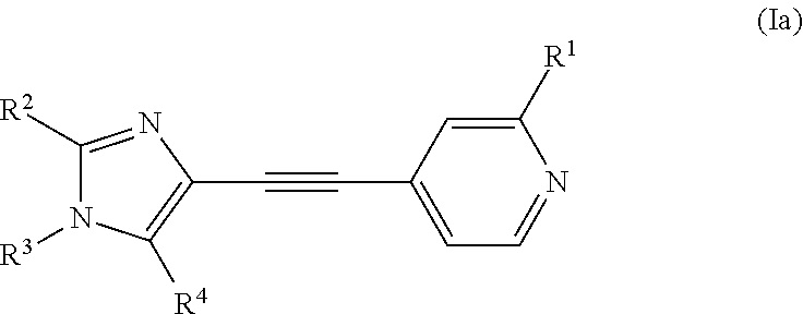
C1([R2])=NC(C#CC2=CC=NC([R1])=C2)=C([R4])N1[R3]
